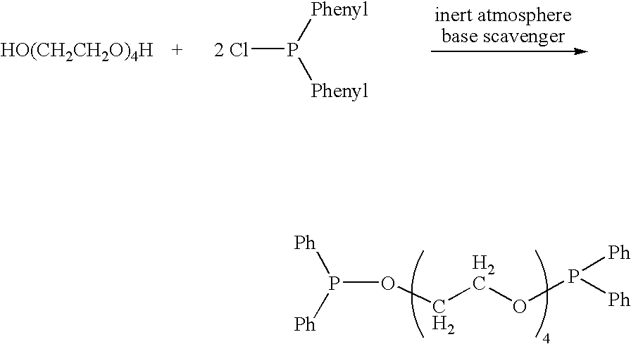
[HO(CH2CH2O)4H].[2 Cl]P([Phenyl])[Phenyl].[Ph]P([Ph])OCCOP([Ph])[Ph]
